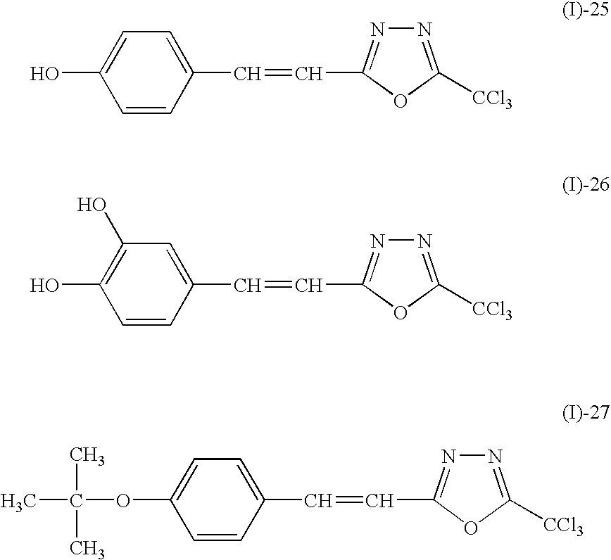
C1=CC(C=CC2=NN=C([CCl3])O2)=CC=C1O.C1=CC(C=CC2=NN=C([CCl3])O2)=CC(O)=C1O.C1=CC(C=CC2=NN=C([CCl3])O2)=CC=C1OC(C)(C)C
